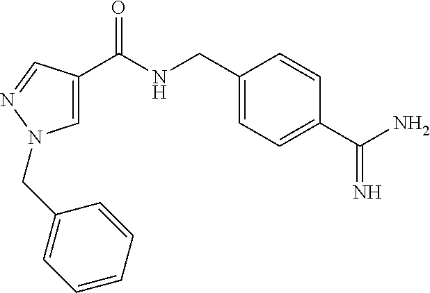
C1=C(C(=O)NCC2=CC=C(C(=N)N)C=C2)C=NN1CC1=CC=CC=C1
